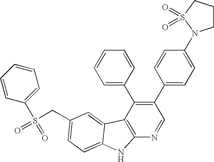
C(C1=CC=C2C(=C1)C1=C(N=CC(C3=CC=C(N4CCCS4(=O)=O)C=C3)=C1C1=CC=CC=C1)N2)S(=O)(C1=CC=CC=C1)=O
